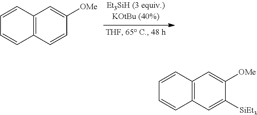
C1=CC2=C(C=C1)C=CC([OMe])=C2.C1=CC2=C(C=C1)C=C([SiEt3])C([OMe])=C2
